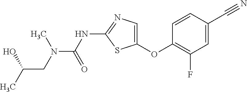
O(C1=CN=C(NC(=O)N(C)CC(O)C)S1)C1=C(F)C=C(C#N)C=C1
